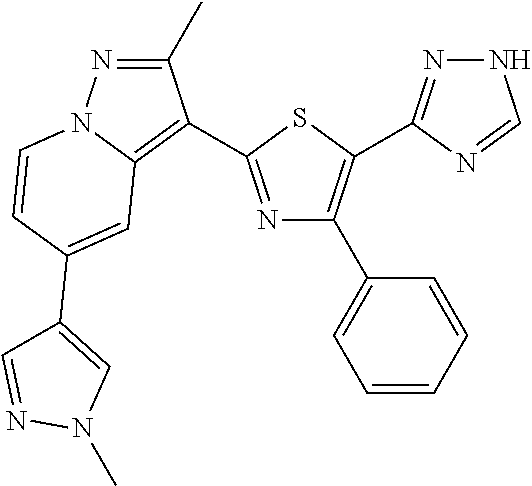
C12=C(C3=NC(C4=CC=CC=C4)=C(C4=NNC=N4)S3)C(C)=NN1C=CC(C1=CN(C)N=C1)=C2
